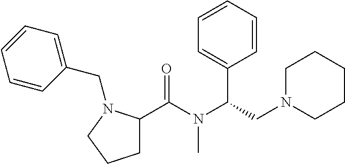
C1C(C(N(C(C2=CC=CC=C2)CN2CCCCC2)C)=O)N(CC2=CC=CC=C2)CC1
